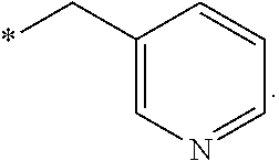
C1(C*)=CN=CC=C1
